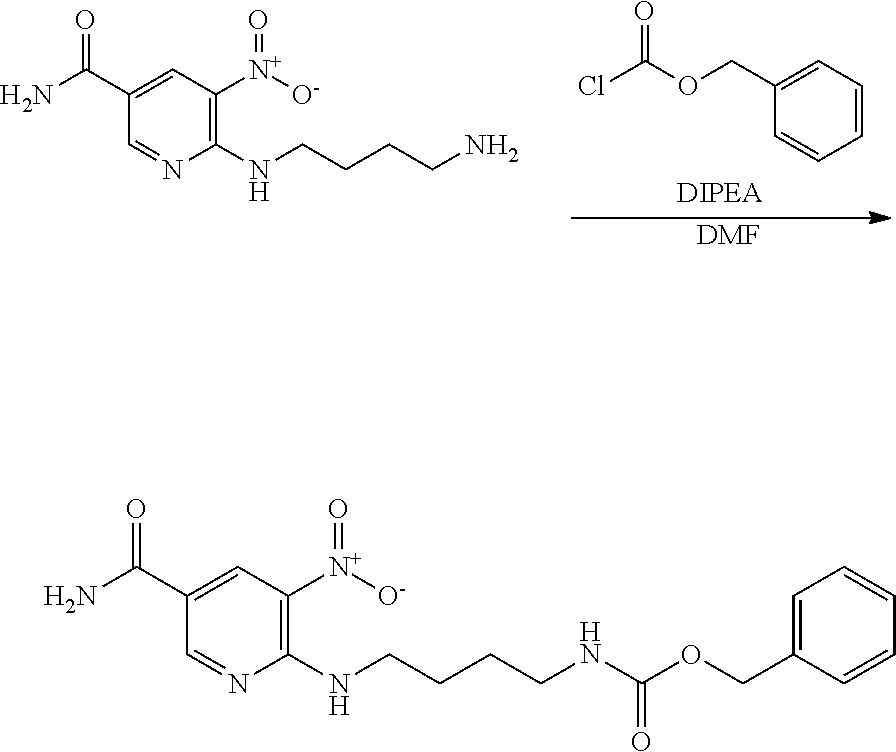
C1(COC(Cl)=O)=CC=CC=C1.C1(C(N)=O)=CC([N+]([O-])=O)=C(NCCCCN)N=C1.[DMF].C1(C(N)=O)=CC([N+]([O-])=O)=C(NCCCCNC(OCC2=CC=CC=C2)=O)N=C1
